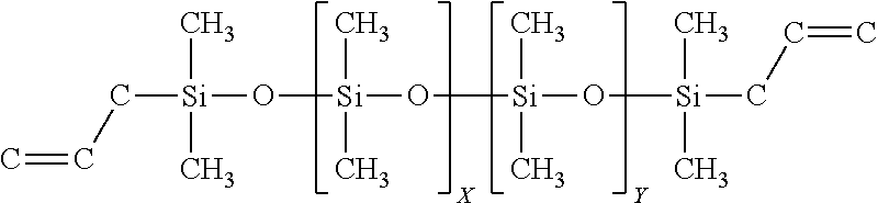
C([Si](O[Si](O[Si](O[Si](C)(C)CC=C)(C)C)(C)C)(C)C)C=C
